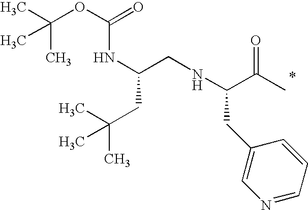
C(CC(C)(C)C)(CNC(C(C)=O)CC1=CN=CC=C1)NC(OC(C)(C)C)=O
